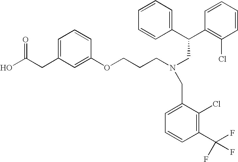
C(CC1=CC=CC(OCCCN(CC(C2=C(Cl)C=CC=C2)C2=CC=CC=C2)CC2=CC=CC(C(F)(F)F)=C2Cl)=C1)(O)=O
